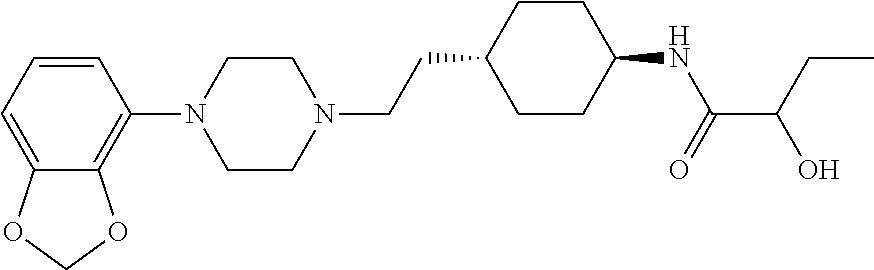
C1=CC=C2C(=C1N1CCN(CCC3CCC(NC(=O)C(CC)O)CC3)CC1)OCO2
